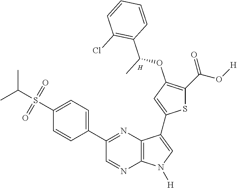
CC(S(=O)(=O)C1=CC=C(C2=NC3=C(N=C2)N([H])C=C3C2=CC(OC(C3=C(Cl)C=CC=C3)C)=C(C(O[H])=O)S2)C=C1)C.[H]
